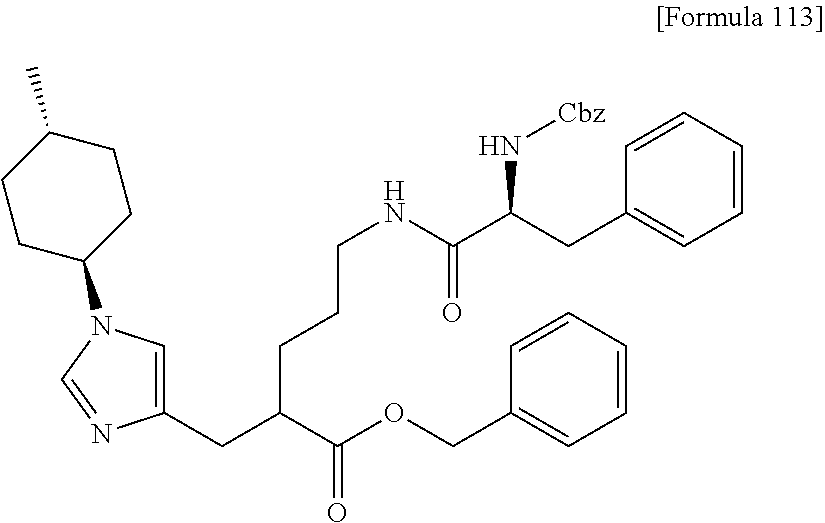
C1(CC(C(OCC2=CC=CC=C2)=O)CCCNC(C(CC2=CC=CC=C2)N[Cbz])=O)=CN(C2CCC(C)CC2)C=N1
